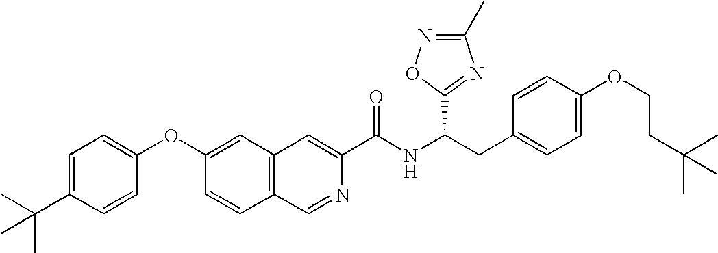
C1=C(C(C)(C)C)C=CC(OC2=CC3=C(C=C2)C=NC(C(NC(CC2=CC=C(OCCC(C)(C)C)C=C2)C2=NC(C)=NO2)=O)=C3)=C1
